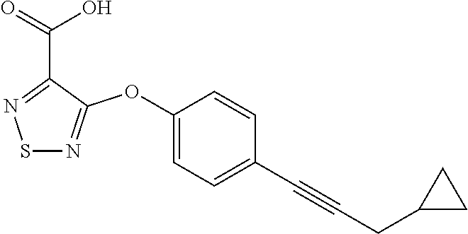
S1N=C(OC2=CC=C(C#CCC3CC3)C=C2)C(C(=O)O)=N1
